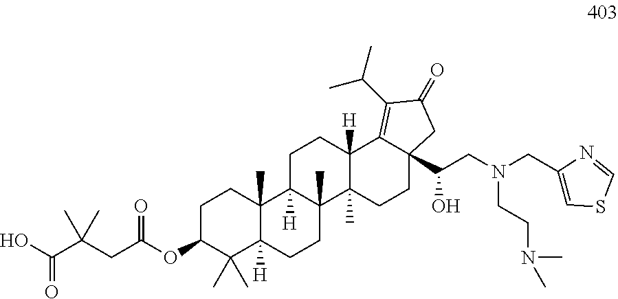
OC(C(CC(OC1CCC2(C)C([H])(CCC3(C)C2([H])CCC2([H])C3(C)CCC3(C(CN(CC4=CSC=N4)CCN(C)C)O)C2=C(C(C)C)C(=O)C3)C1(C)C)=O)(C)C)=O
